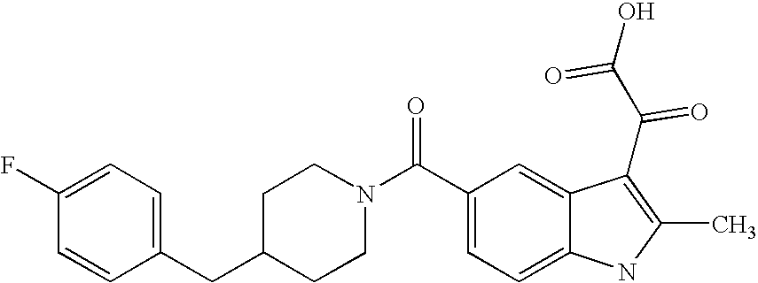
C1(F)=CC=C(CC2CCN(C(C3=CC=C4C(=C3)C(C(C(O)=O)=O)=C(C)N4)=O)CC2)C=C1
